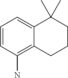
C1=CC(N)=C2C(=C1)C(C)(C)CCC2
